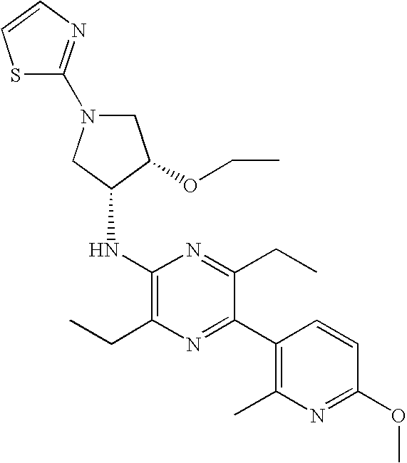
C1N(C2=NC=CS2)CC(NC2=C(CC)N=C(C3=C(C)N=C(OC)C=C3)C(CC)=N2)C1OCC
